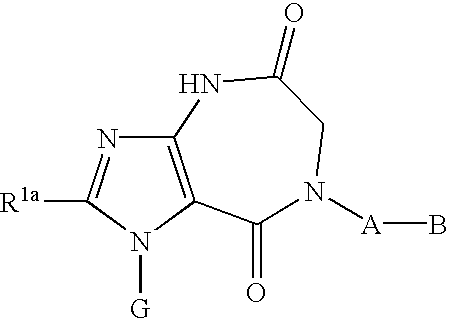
C12=C(N([G])C([R1a])=N1)C(=O)N([A]B)CC(=O)N2
